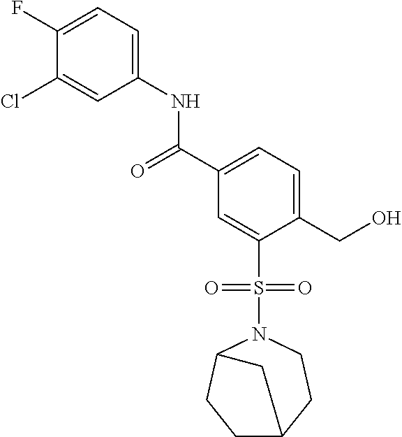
C1C2CCN(S(C3=CC(C(=O)NC4=CC=C(F)C(Cl)=C4)=CC=C3CO)(=O)=O)C(C1)C2
